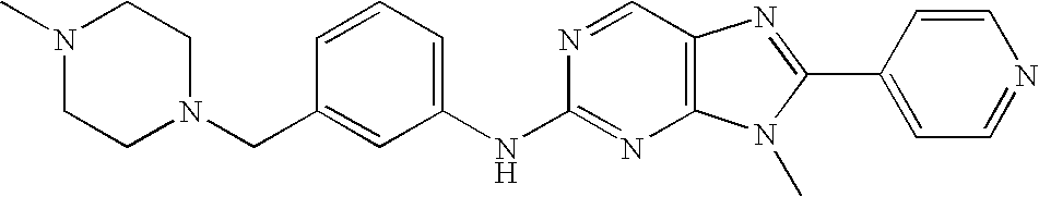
C1=CC=C(NC2=NC3=C(C=N2)N=C(C2=CC=NC=C2)N3C)C=C1CN1CCN(C)CC1
